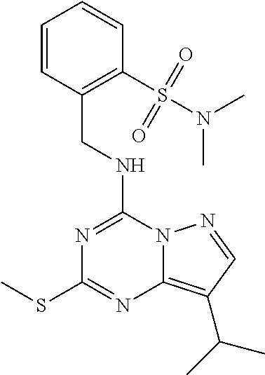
N(C1=NC(SC)=NC2=C(C(C)C)C=NN12)CC1=C(S(N(C)C)(=O)=O)C=CC=C1
